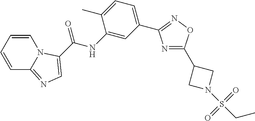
C1=CC=CC2=NC=C(C(NC3=CC(C4=NOC(C5CN(S(CC)(=O)=O)C5)=N4)=CC=C3C)=O)N12
